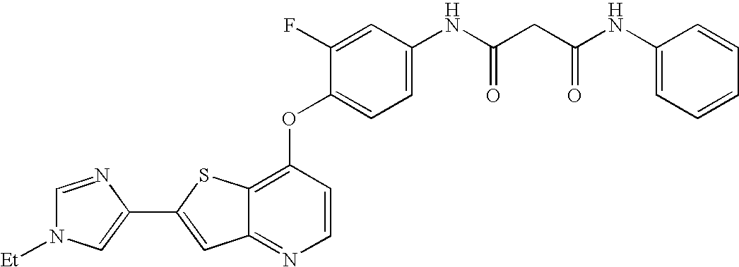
C1=NC(C2=CC3=NC=CC(OC4=CC=C(NC(CC(NC5=CC=CC=C5)=O)=O)C=C4F)=C3S2)=CN1[Et]
